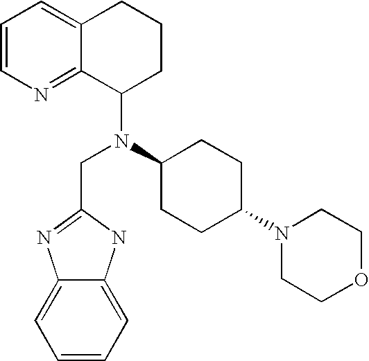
C1=CC=C2C(=N1)C(N(CC1=NC3=CC=CC=C3N1)C1CCC(N3CCOCC3)CC1)CCC2
